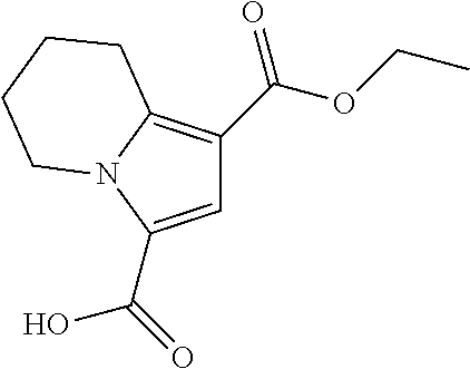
C1=C(C(=O)O)N2C(=C1C(OCC)=O)CCCC2
